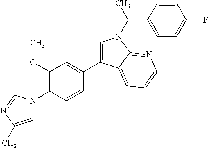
C1(C2=CN(C(C)C3=CC=C(F)C=C3)C3=NC=CC=C23)=CC(OC)=C(N2C=C(C)N=C2)C=C1
